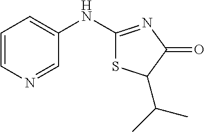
C1=CN=CC(NC2=NC(=O)C(C(C)C)S2)=C1
